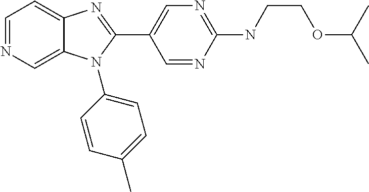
C12=CN=CC=C1N=C(C1=CN=C(NCCOC(C)C)N=C1)N2C1=CC=C(C)C=C1
